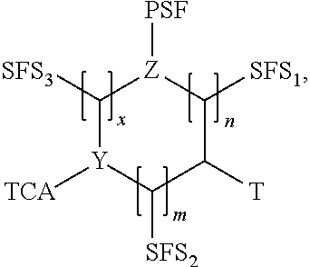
C1([SFS3])[Y]([TCA])C([SFS2])C([T])C([SFS1])[Z]1[PSF]
